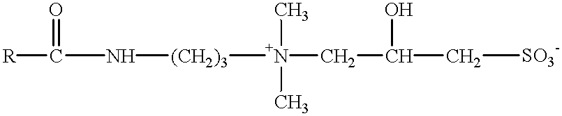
[R]C(N[(CH2)3][N+](CC(C[SO3-])O)(C)C)=O
